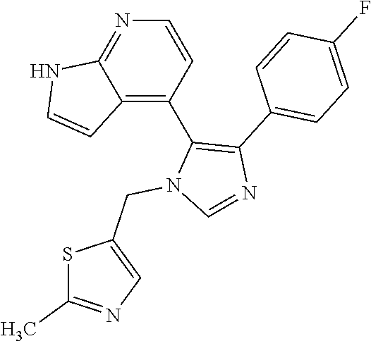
N1=C2C(=C(C3=C(C4=CC=C(F)C=C4)N=CN3CC3=CN=C(C)S3)C=C1)C=CN2
